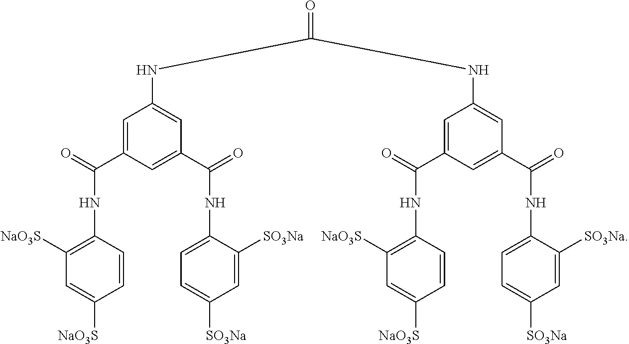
C1=C(C(=O)NC2=C([NaO3S])C=C([NaO3S])C=C2)C=C(C(=O)NC2=CC=C([SO3Na])C=C2[SO3Na])C=C1NC(NC1=CC(C(=O)NC2=CC=C([SO3Na])C=C2[SO3Na])=CC(C(=O)NC2=C([NaO3S])C=C([NaO3S])C=C2)=C1)=O
